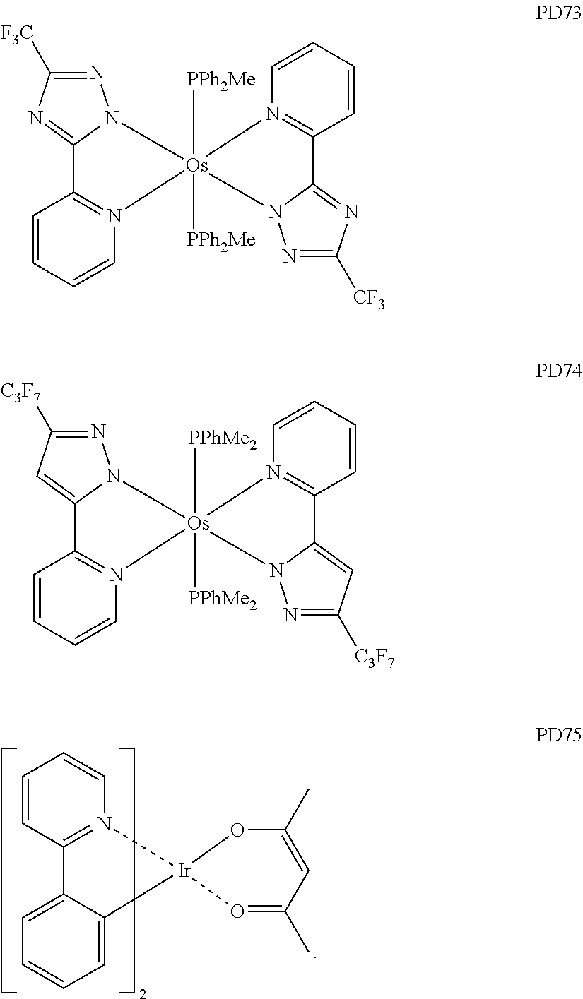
C1=CC=CN2=C1C1=NC([F3C])=NN1[Os]21([PPh2Me])([PPh2Me])N2=C(C=CC=C2)C2=NC([CF3])=NN21.C1=CC=CN2=C1C1=CC([C3F7])=NN1[Os]21([PPhMe2])([PPhMe2])N2=C(C=CC=C2)C2=CC([C3F7])=NN21.C1=CC2=N(C=C1)[Ir]1(C3=CC=CC=C23)O=C(C)C=C(C)O1
